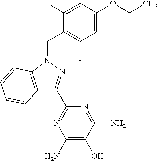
C1=C(OCC)C=C(F)C(CN2C3=C(C(C4=NC(N)=C(O)C(N)=N4)=N2)C=CC=C3)=C1F
